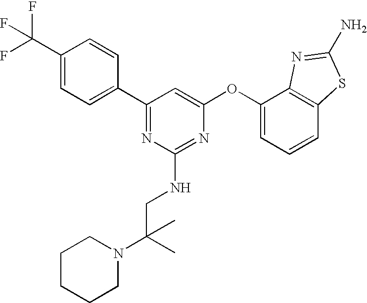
C1(C(F)(F)F)=CC=C(C2=NC(NCC(N3CCCCC3)(C)C)=NC(OC3=CC=CC4=C3N=C(N)S4)=C2)C=C1
